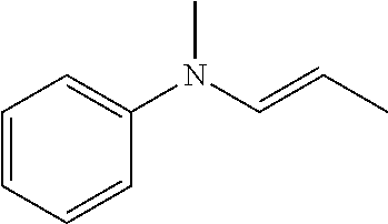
CC=CN(C1=CC=CC=C1)C
